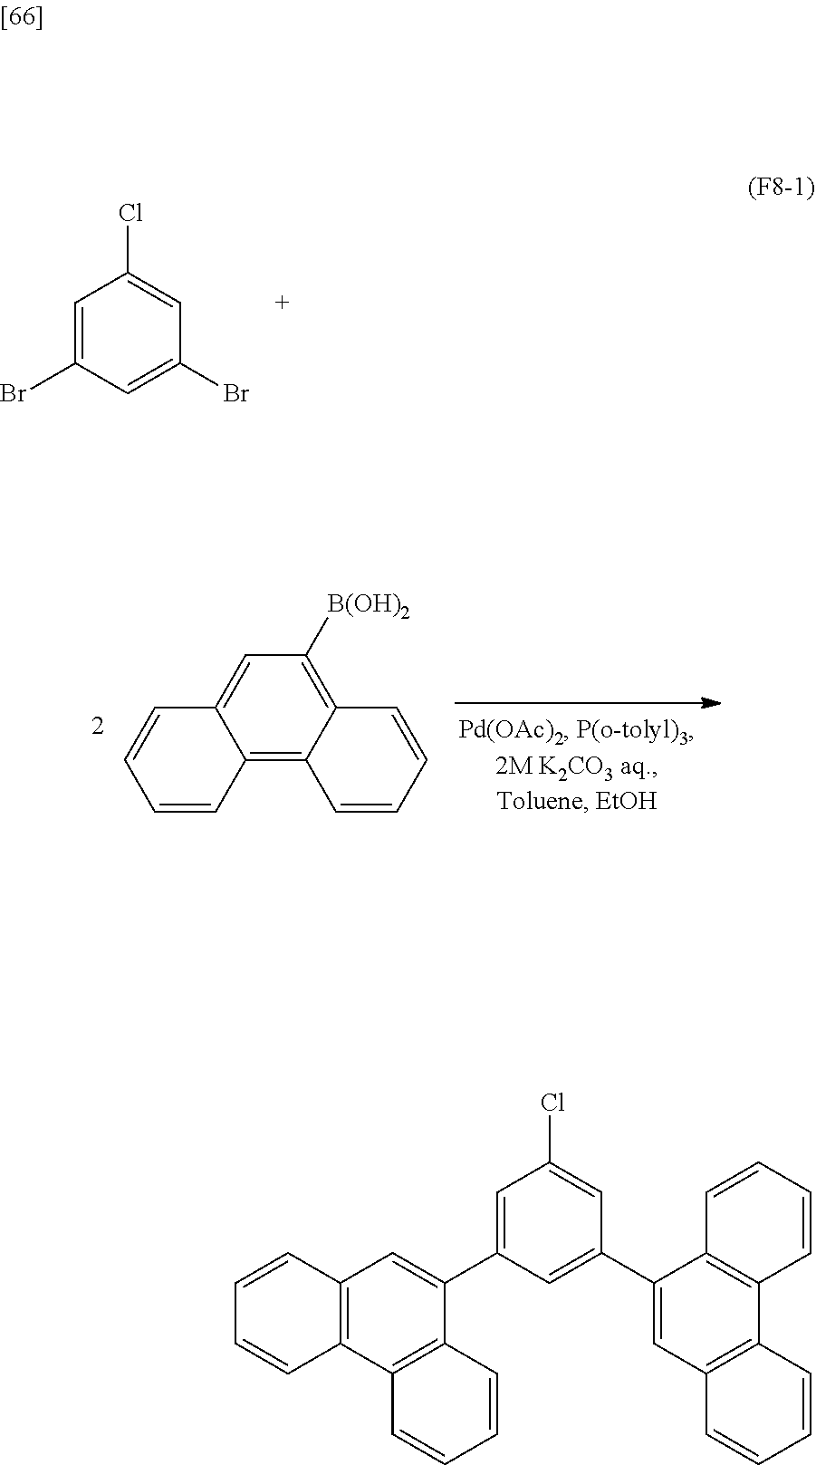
C1=C2C(=C3C(=C1[B(OH)2])C=CC=C3)C=CC=C2.C1(Br)=CC(Cl)=CC(Br)=C1.C1(C2=CC3=C(C4=C2C=CC=C4)C=CC=C3)=CC(Cl)=CC(C2=CC3=C(C4=C2C=CC=C4)C=CC=C3)=C1
